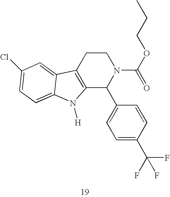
C12=C(CCN(C(=O)OCCC)C1C1=CC=C(C(F)(F)F)C=C1)C1=CC(Cl)=CC=C1N2[H]
